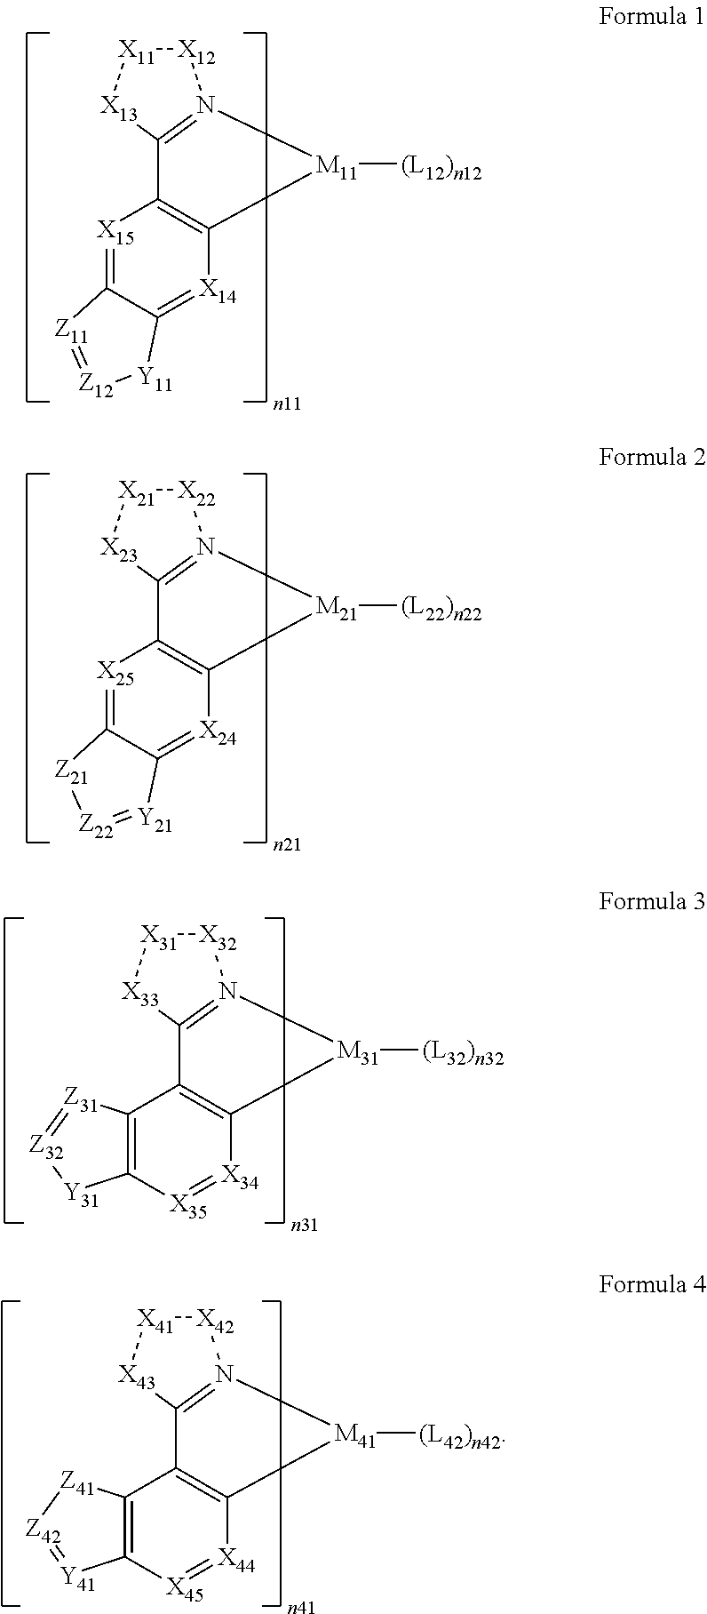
[X12]1[X11][X13]C2=N1[M11]([(L12)n12])C1=C2[X15]=C2C(=[X14]1)[Y11][Z12]=[Z11]2.[X22]1[X21][X23]C2=N1[M21]([(L22)n22])C1=C2[X25]=C2C(=[X24]1)[Y21]=[Z22][Z21]2.[X32]1[X31][X33]C2=N1[M31]([(L32)n32])C1=C2C2=C([X35]=[X34]1)[Y31][Z32]=[Z31]2.[X42]1[X41][X43]C2=N1[M41]([(L42)n42])C1=C2C2=C([X45]=[X44]1)[Y41]=[Z42][Z41]2
